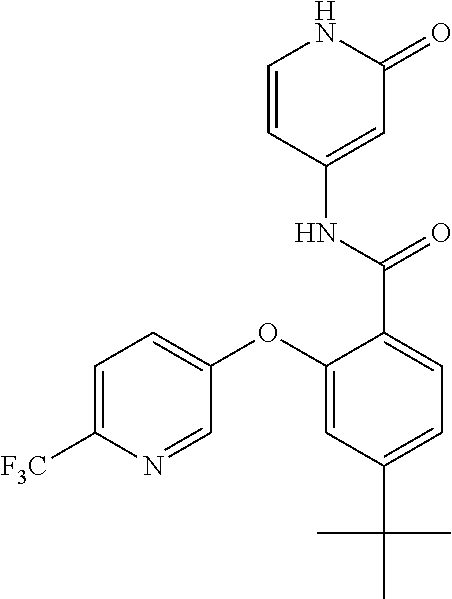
C1=CC(NC(=O)C2=CC=C(C(C)(C)C)C=C2OC2=CC=C([F3C])N=C2)=CC(=O)N1
